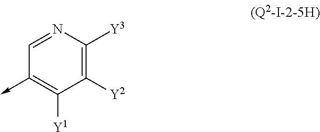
C1([Y2])=C([Y3])N=CC(->C)=C1[Y1]
